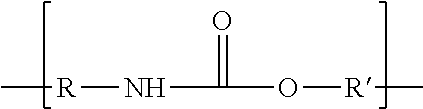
C[R]NC(=O)O[R]C
